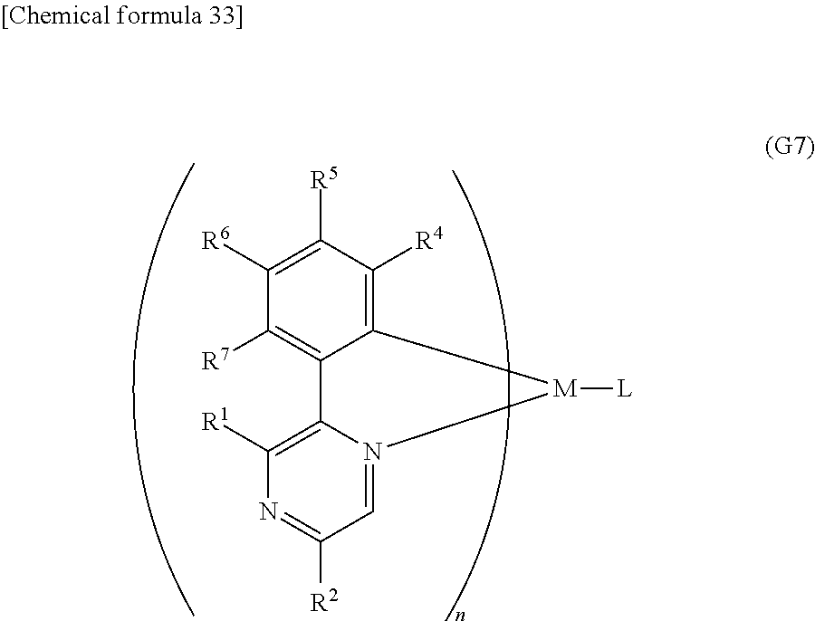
C12=C([R4])C([R5])=C([R6])C([R7])=C1C1=C([R1])N=C([R2])C=N1[M]2[L]
